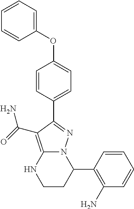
C1=CC(C2N3C(=C(C(=O)N)C(C4=CC=C(OC5=CC=CC=C5)C=C4)=N3)NCC2)=C(N)C=C1
